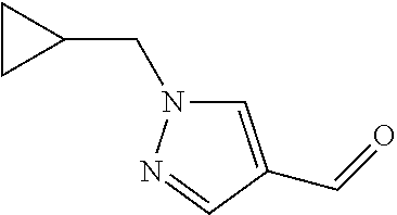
C1=C(C=O)C=NN1CC1CC1
